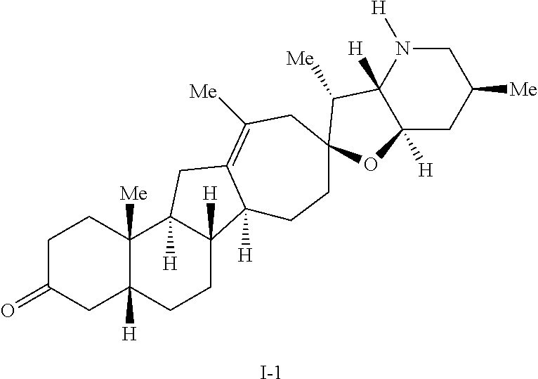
[I-].C1C(=O)CC2([H])C([Me])(C1)C1([H])C([H])(CC2)C2([H])C(=C([Me])CC3(CC2)C([Me])C2([H])N([H])CC([Me])CC2([H])O3)C1
